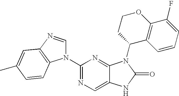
C1(N2C=NC3=C2C=CC(C)=C3)=NC=C2C(=N1)N(C1C3=C(OCC1)C(F)=CC=C3)C(=O)N2
